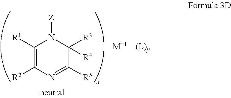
C1([R1])=C([R2])N=C([R5])C([R3])([R4])N1[Z].[M+1].[(L)y]
